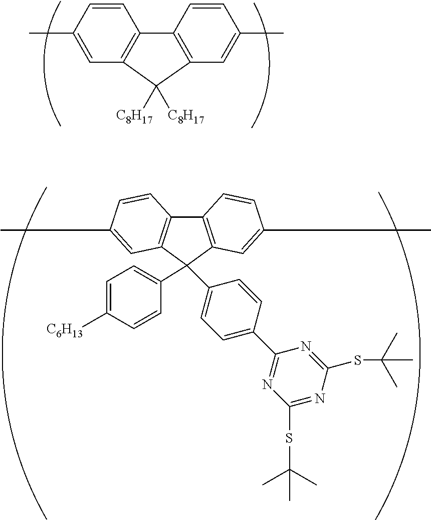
C1(C)=CC2=C(C=C1)C1=C(C=C(C)C=C1)C2([C8H17])[C8H17].C1(C2(C3=CC=C(C4=NC(SC(C)(C)C)=NC(SC(C)(C)C)=N4)C=C3)C3=C(C4=C2C=C(C)C=C4)C=CC(C)=C3)=CC=C([C6H13])C=C1
